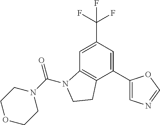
C1=C(C(F)(F)F)C=C(C2=CN=CO2)C2=C1N(C(N1CCOCC1)=O)CC2
